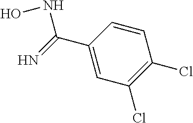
C1=C(C(=N)NO)C=CC(Cl)=C1Cl
